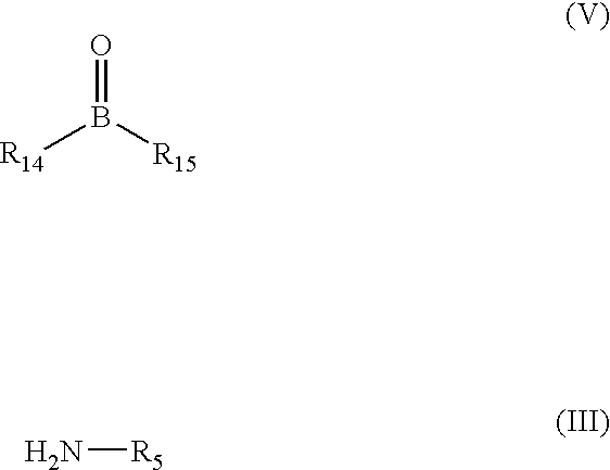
[R14]B([R15])=O.N[R5]
